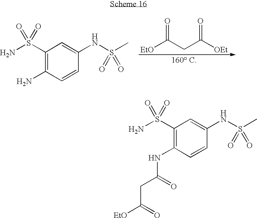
C1(S(N)(=O)=O)=C(N)C=CC(NS(C)(=O)=O)=C1.O=C(CC([OEt])=O)[EtO].C1(S(N)(=O)=O)=C(NC(CC([EtO])=O)=O)C=CC(NS(C)(=O)=O)=C1
